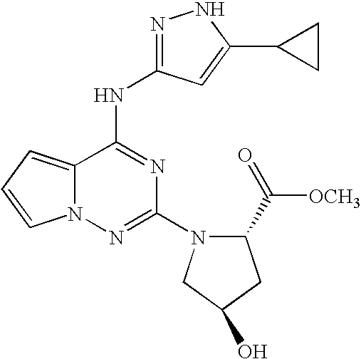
C12=CC=CN1N=C(N1C(C(=O)[OCH3])CC(O)C1)N=C2NC1=NNC(C2CC2)=C1
